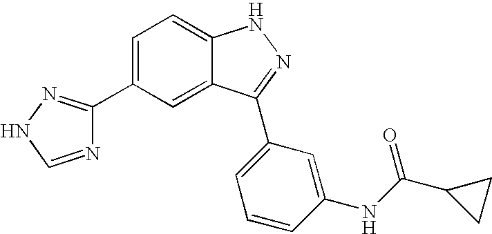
C1=C(C2=NNC=N2)C=C2C(=C1)NN=C2C1=CC=CC(NC(C2CC2)=O)=C1
